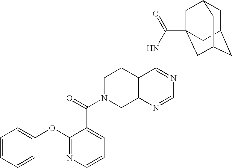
C1N(C(=O)C2=CC=CN=C2OC2=CC=CC=C2)CC2=C(C1)C(NC(=O)C13CC4CC(CC(C1)C4)C3)=NC=N2
